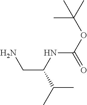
C(N)C(NC(OC(C)(C)C)=O)C(C)C
